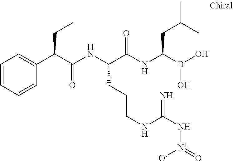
C1(C(C(NC(C(NC(B(O)O)CC(C)C)=O)CCCNC(N[N+](=O)[O-])=N)=O)CC)=CC=CC=C1
